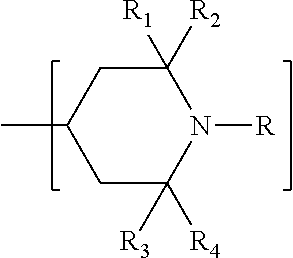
C1C([R4])([R3])N([R])C([R2])([R1])CC1C
